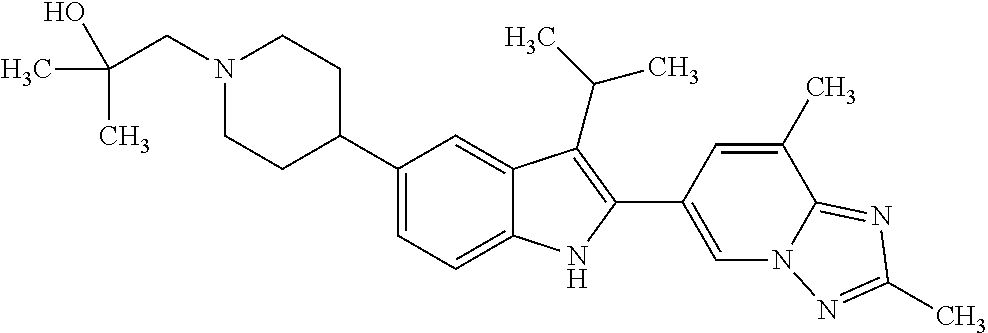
N1(CC(C)(C)O)CCC(C2=CC=C3C(=C2)C(C(C)C)=C(C2=CN4C(=NC(C)=N4)C(C)=C2)N3)CC1
